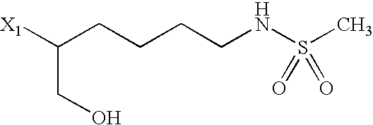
[X1]C(CCCCNS(C)(=O)=O)CO
